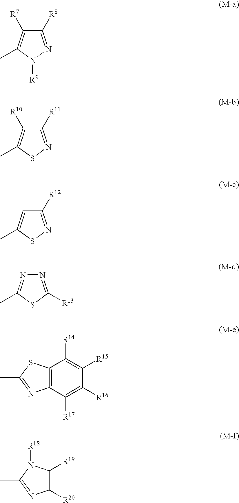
C1([R8])=NN([R9])C(C)=C1[R7].C1([R11])=NSC(C)=C1[R10].C1([R12])=NSC(C)=C1.N1=C([R13])SC(C)=N1.C12=C(C([R17])=C([R16])C([R15])=C1[R14])N=C(C)S2.C1([R20])C([R19])N([R18])C(C)=N1
